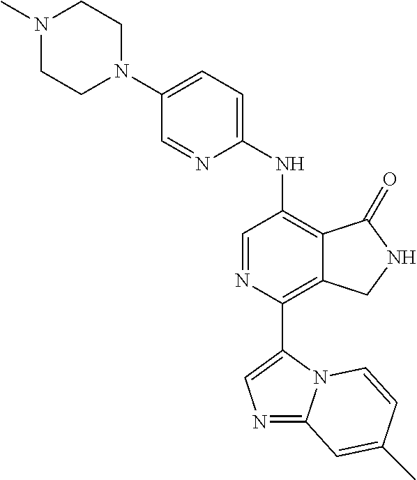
N1(C)CCN(C2=CC=C(NC3=C4C(=C(C5=CN=C6N5C=CC(C)=C6)N=C3)CNC4=O)N=C2)CC1
